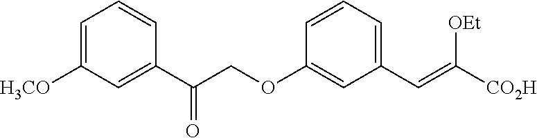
C1=C([H3CO])C=C(C(COC2=CC(C=C([CO2H])[OEt])=CC=C2)=O)C=C1
